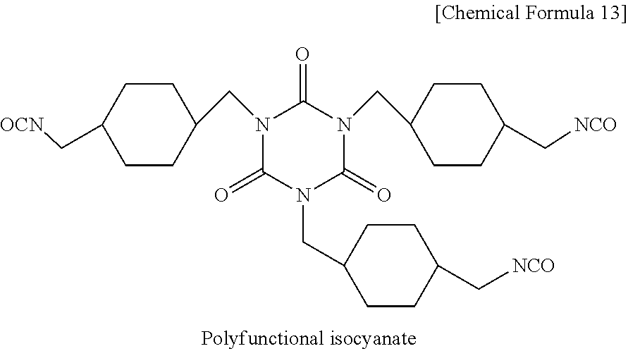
N1(CC2CCC(C[OCN])CC2)C(=O)N(CC2CCC(C[NCO])CC2)C(=O)N(CC2CCC(C[NCO])CC2)C1=O
